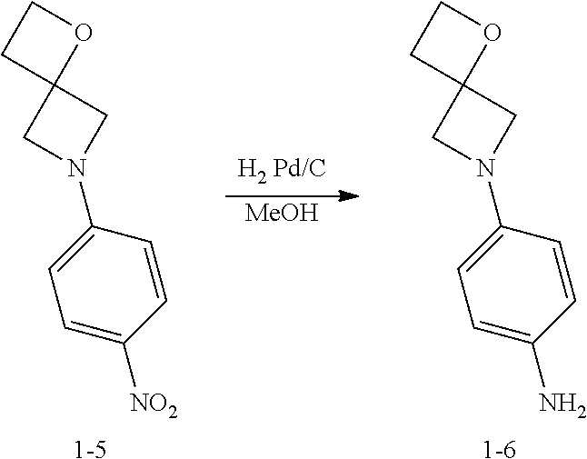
C1=C(N)C=CC(N2CC3(C2)OCC3)=C1.[1-6].C1=C([NO2])C=CC(N2CC3(C2)OCC3)=C1.[1-5].[MeOH]
